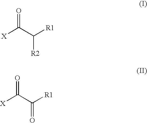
[X]C(C([R1])[R2])=O.[X]C(C([R1])=O)=O
